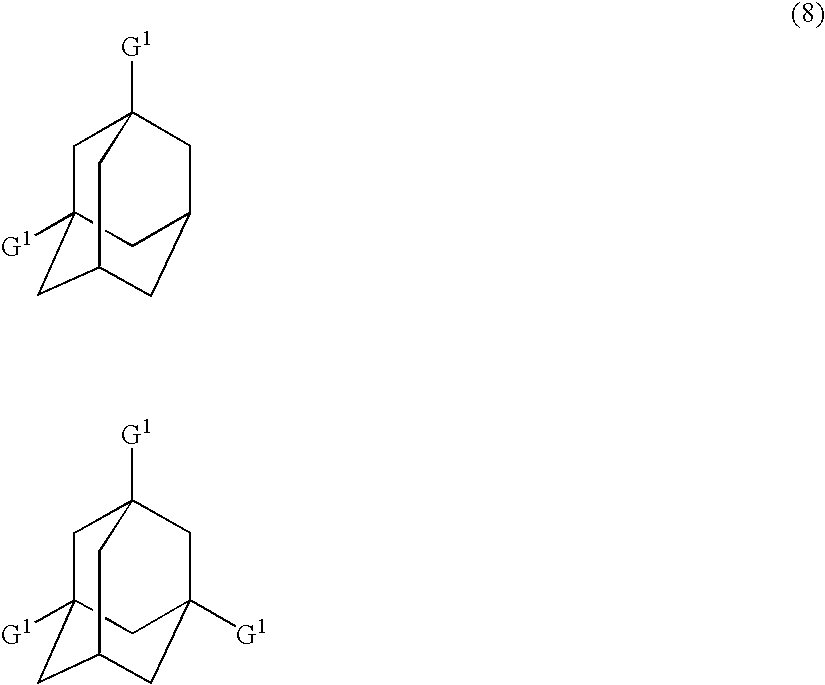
C1C2([G1])CC3CC(CC1([G1])C3)C2.C1C2([G1])CC3CC([G1])(CC1([G1])C3)C2
